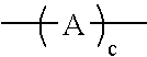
C[A]C
